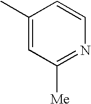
C1(C)=CC([Me])=NC=C1
